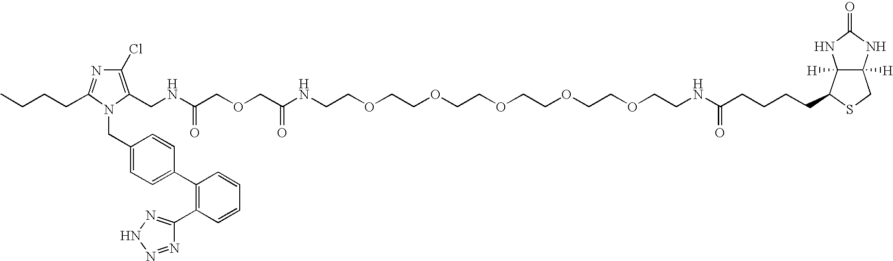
C12([H])C([H])(NC(=O)N1)CSC2CCCCC(NCCOCCOCCOCCOCCOCCNC(COCC(NCC1=C(Cl)N=C(CCCC)N1CC1=CC=C(C2=C(C3=NNN=N3)C=CC=C2)C=C1)=O)=O)=O
